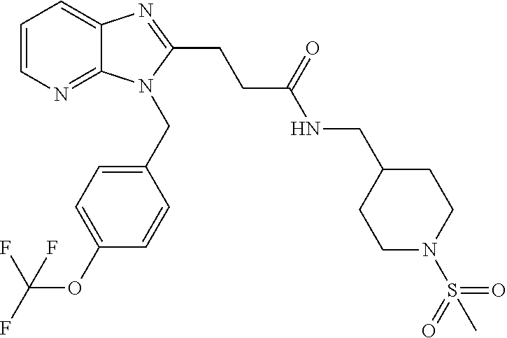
C1=CN=C2C(=C1)N=C(CCC(NCC1CCN(S(=O)(=O)C)CC1)=O)N2CC1=CC=C(OC(F)(F)F)C=C1
